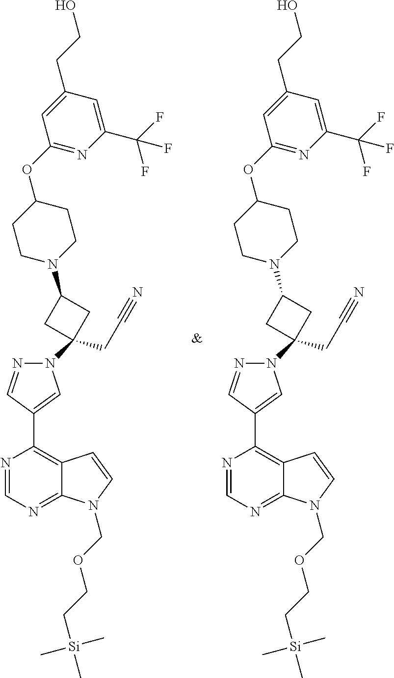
N1=CN=C2C(=C1C1=CN(C3(CC#N)CC(N4CCC(OC5=NC(C(F)(F)F)=CC(CCO)=C5)CC4)C3)N=C1)C=CN2COCC[Si](C)(C)C.N1=CN=C2C(=C1C1=CN(C3(CC#N)CC(N4CCC(OC5=NC(C(F)(F)F)=CC(CCO)=C5)CC4)C3)N=C1)C=CN2COCC[Si](C)(C)C
